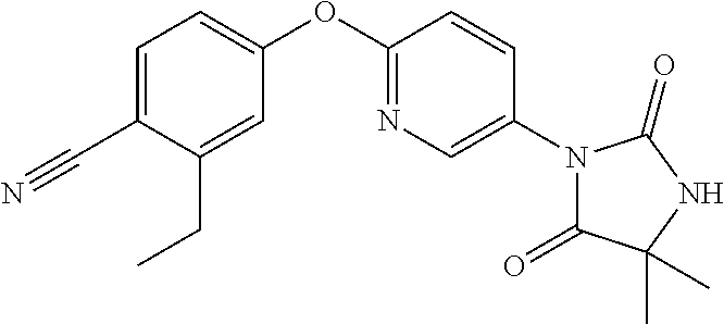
C1(C#N)=CC=C(OC2=NC=C(N3C(=O)C(C)(C)NC3=O)C=C2)C=C1CC
